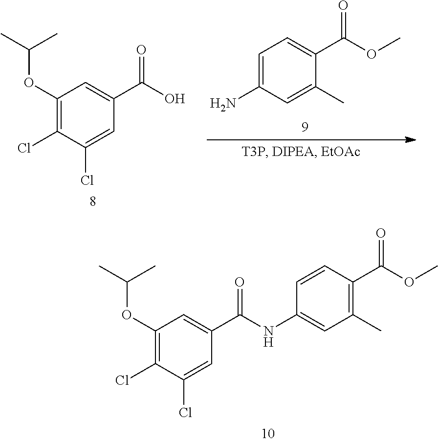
C1=C(N)C=C(C)C(C(OC)=O)=C1.C1(OC(C)C)=C(Cl)C(Cl)=CC(C(O)=O)=C1.C1(OC(C)C)=C(Cl)C(Cl)=CC(C(NC2=CC(C)=C(C(OC)=O)C=C2)=O)=C1
